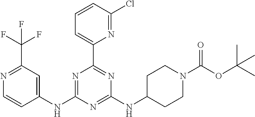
C1(NC2=NC(C3=CC=CC(Cl)=N3)=NC(NC3CCN(C(OC(C)(C)C)=O)CC3)=N2)=CC(C(F)(F)F)=NC=C1
